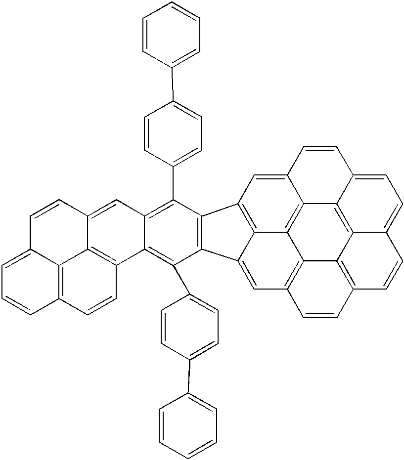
C1=C2C3=C4C5=C(C=CC4=C1)C=CC1=C5C4=C3C(=CC3=C4C(=C1)C1=C3C(C3=CC=C(C4=CC=CC=C4)C=C3)=C3C(=C1C1=CC=C(C4=CC=CC=C4)C=C1)C1=C4C(=C3)C=CC3=CC=CC(=C43)C=C1)C=C2
